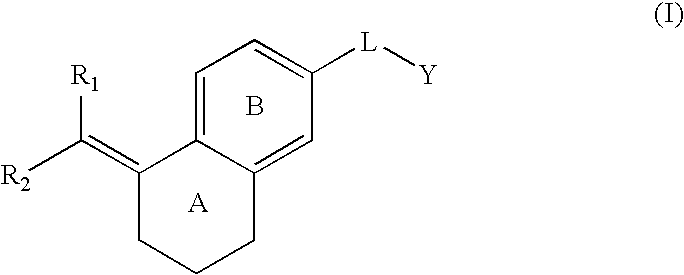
C1(=C([R2])[R1])CCCC2=CC([L][Y])=CC=C12.B.[A]
